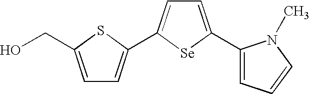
C1=C(CO)SC(C2=CC=C(C3=CC=CN3C)[Se]2)=C1
